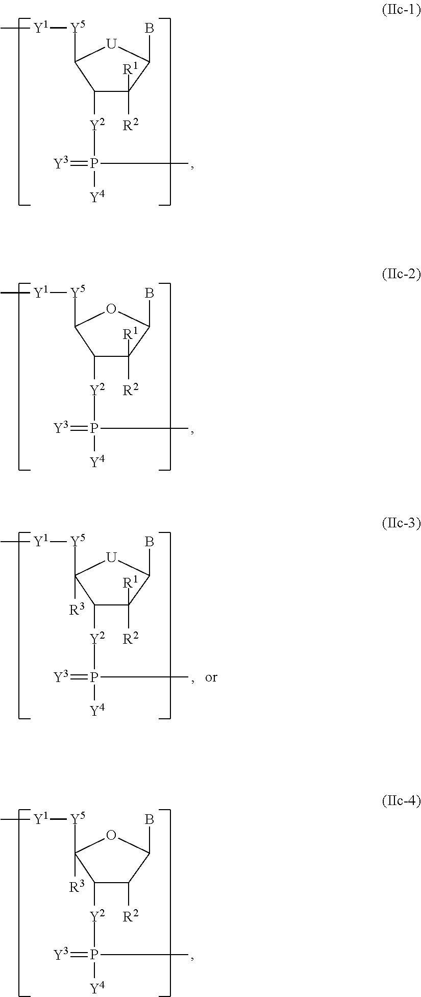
[Y2](P(=[Y3])([Y4])C)C1C([R1])([R2])C(B)[U]C1[Y5][Y1]C.[Y2](P(=[Y3])([Y4])C)C1C([R1])([R2])C(B)OC1[Y5][Y1]C.[Y2](P(=[Y3])([Y4])C)C1C([R2])C(B)OC1([Y5][Y1]C)[R3].[Y2](P(=[Y3])([Y4])C)C1C([R1])([R2])C(B)[U]C1([Y5][Y1]C)[R3]
